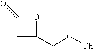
C1(CO[Ph])OC(=O)C1
